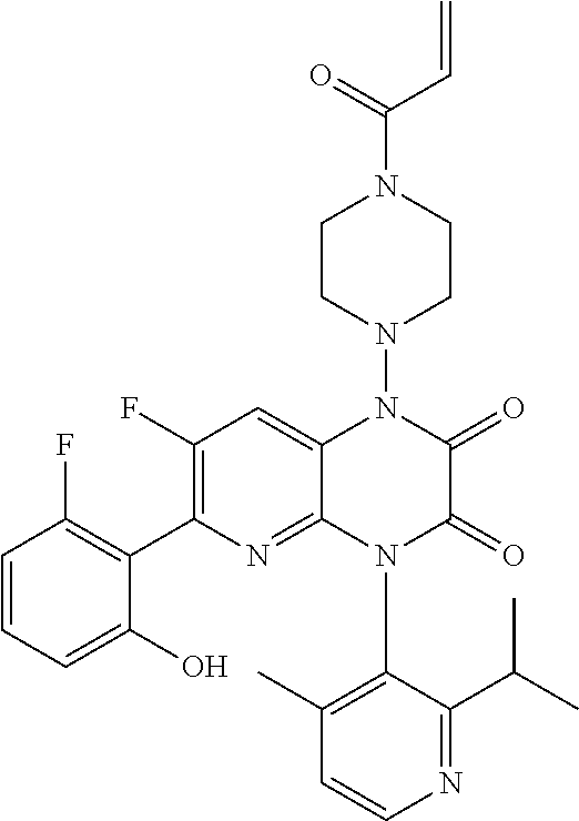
C1=CN=C(C(C)C)C(N2C(=O)C(=O)N(N3CCN(C(C=C)=O)CC3)C3=CC(F)=C(C4=C(F)C=CC=C4O)N=C23)=C1C
